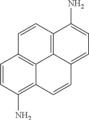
C1=CC(N)=C2C3=C1C=CC1=C3C(=CC=C1N)C=C2
